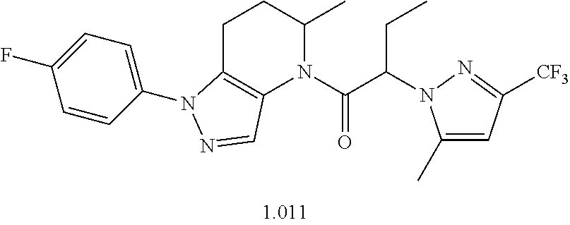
C1C2=C(N(C(C(CC)N3C(C)=CC([CF3])=N3)=O)C(C)C1)C=NN2C1=CC=C(F)C=C1
